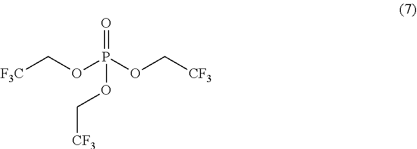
O=P(OC[CF3])(OC[F3C])OC[CF3]
